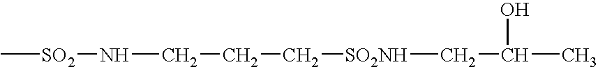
C[SO2]NCCC[SO2NH]CC(O)C
